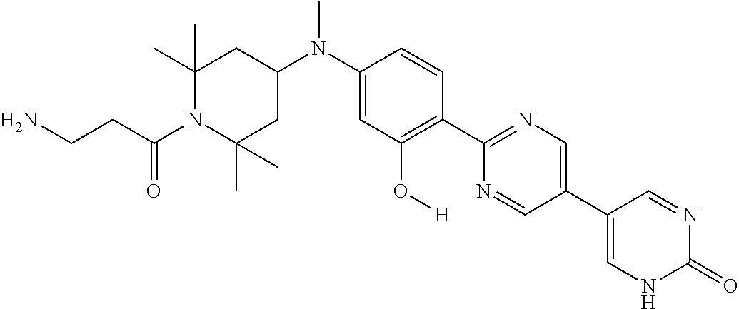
C1(C)(C)CC(N(C2=CC(O[H])=C(C3=NC=C(C4=CNC(=O)N=C4)C=N3)C=C2)C)CC(C)(C)N1C(CCN)=O
